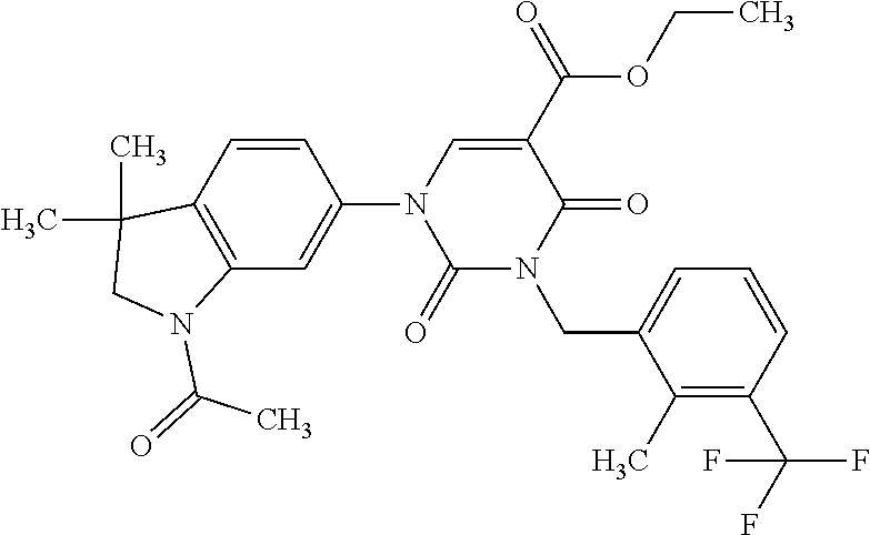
C12=C(C=CC(N3C(=O)N(CC4=CC=CC(C(F)(F)F)=C4C)C(=O)C(C(=O)OCC)=C3)=C1)C(C)(C)CN2C(C)=O
